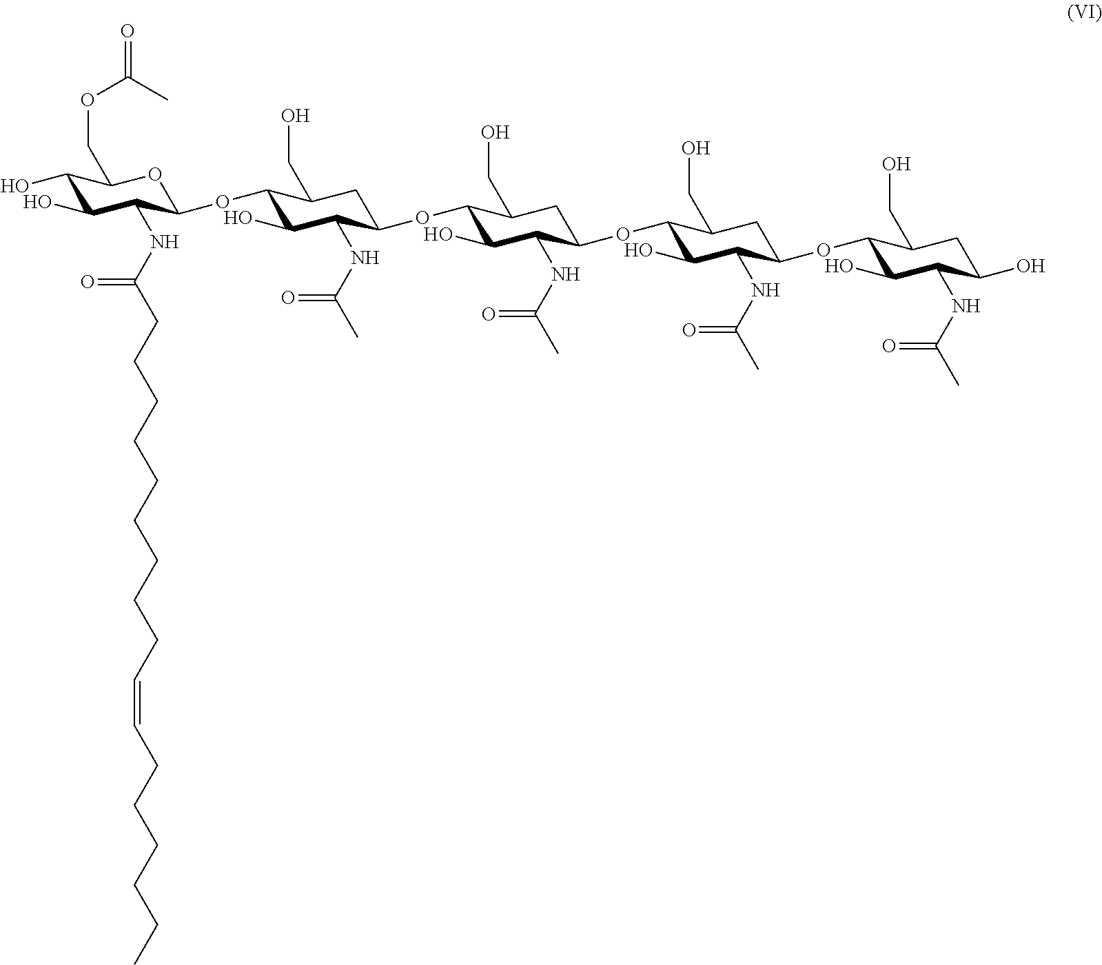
C1(O)C(O)C(NC(CCCCCCCCCC=CCCCCCC)=O)C(OC2C(O)C(NC(C)=O)C(OC3C(O)C(NC(C)=O)C(OC4C(O)C(NC(C)=O)C(OC5C(O)C(NC(C)=O)C(O)CC5CO)CC4CO)CC3CO)CC2CO)OC1COC(C)=O
